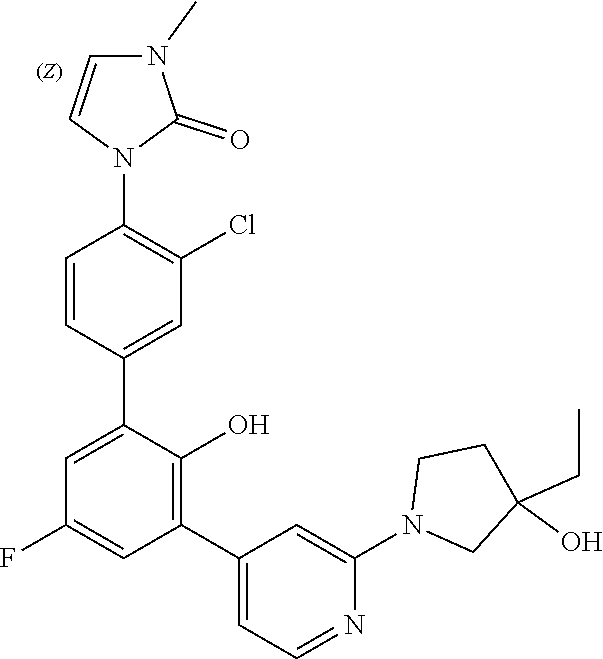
C1=CC(C2=CC(F)=CC(C3=CC=NC(N4CC(O)(CC)CC4)=C3)=C2O)=CC(Cl)=C1N1C(=O)N(C)C=C1
